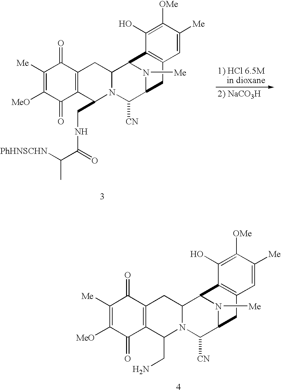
C1([Me])=C([MeO])C(=O)C2=C(C1=O)CC1N(C2CNC(C([PhHNSCHN])C)=O)C([CN])C2N([Me])C1C1=C(C2)C=C([Me])C([OMe])=C1O.C1([Me])=C([MeO])C(=O)C2=C(C1=O)CC1N(C2CN)C([CN])C2N([Me])C1C1=C(C2)C=C([Me])C([OMe])=C1O
